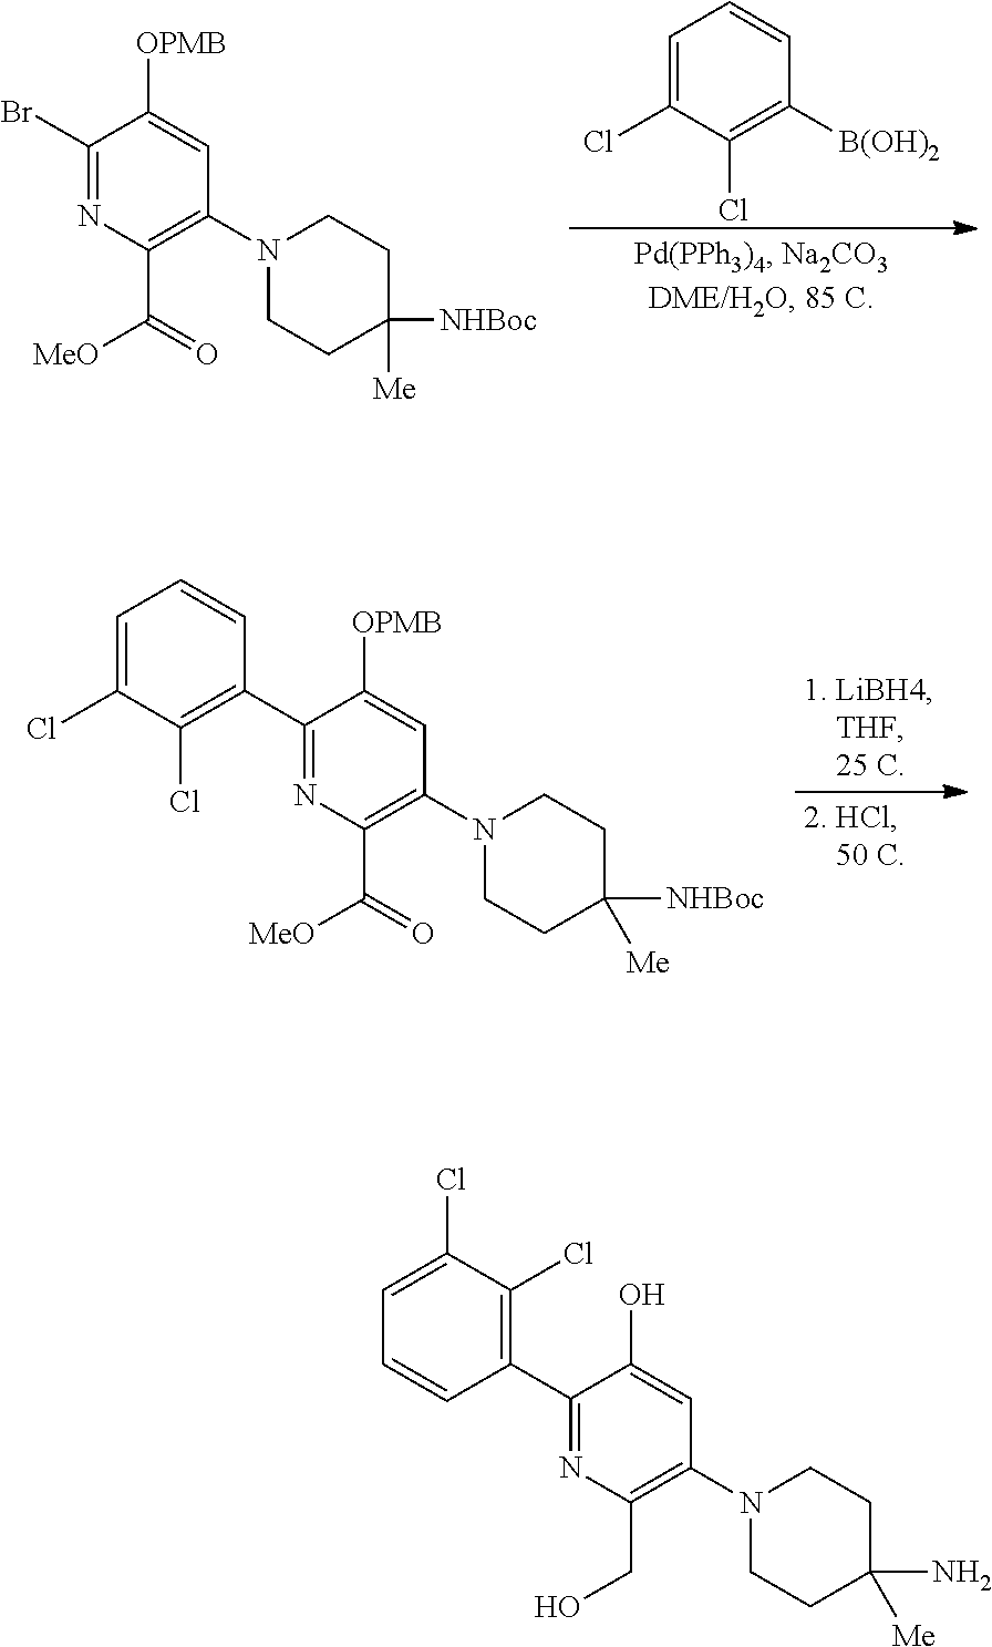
C1=C(Cl)C(Cl)=C([B(OH)2])C=C1.C1(Br)=NC(C(=O)[MeO])=C(N2CCC([Me])([NHBoc])CC2)C=C1[OPMB].C1(C2=C(Cl)C(Cl)=CC=C2)=NC(C(=O)[MeO])=C(N2CCC([NHBoc])([Me])CC2)C=C1[OPMB].C1(C2=C(Cl)C(Cl)=CC=C2)=NC(CO)=C(N2CCC(N)([Me])CC2)C=C1O
